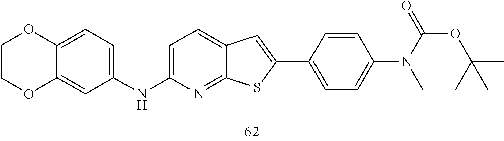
C1=C(NC2=CC=C3C(=C2)OCCO3)N=C2C(=C1)C=C(C1=CC=C(N(C(=O)OC(C)(C)C)C)C=C1)S2
